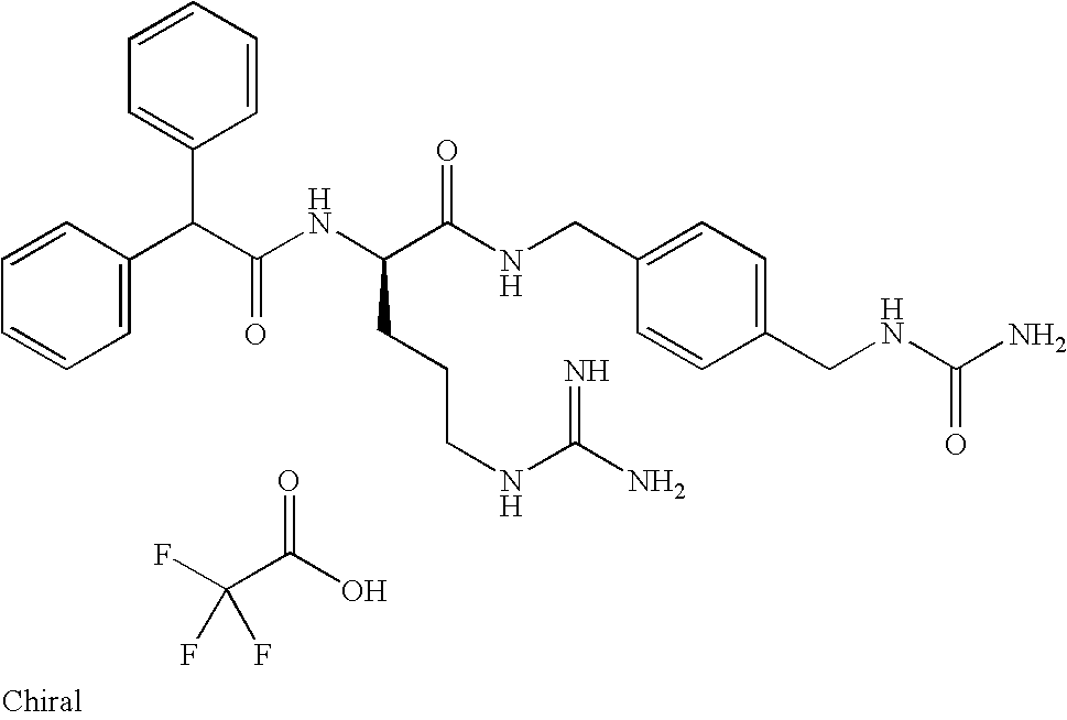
C1=CC=CC=C1C(C(NC(C(NCC1=CC=C(CNC(N)=O)C=C1)=O)CCCNC(N)=N)=O)C1=CC=CC=C1.FC(C(O)=O)(F)F
